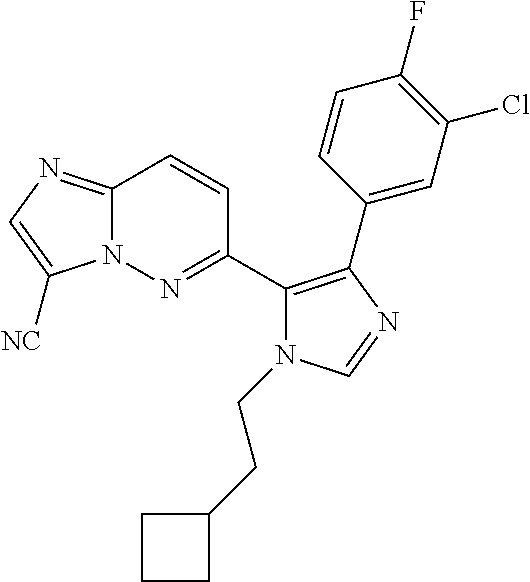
C12=NC=C([NC])N1N=C(C1=C(C3=CC(Cl)=C(F)C=C3)N=CN1CCC1CCC1)C=C2
